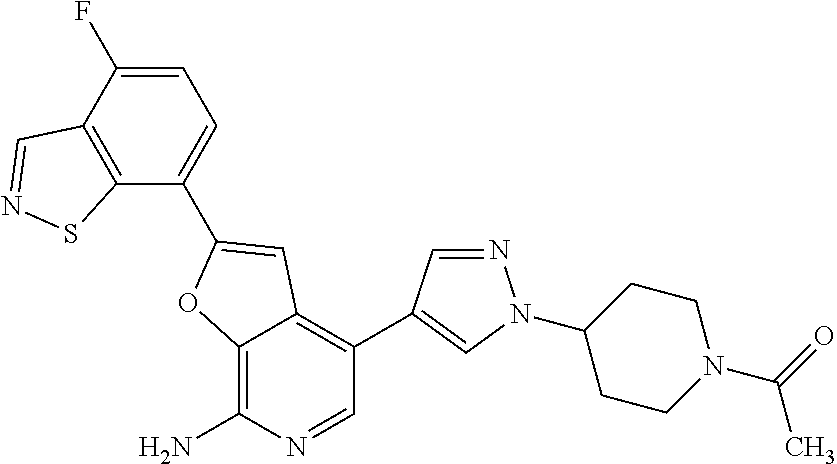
C12=C(N)N=CC(C3=CN(C4CCN(C(=O)C)CC4)N=C3)=C1C=C(C1=CC=C(F)C3=C1SN=C3)O2
